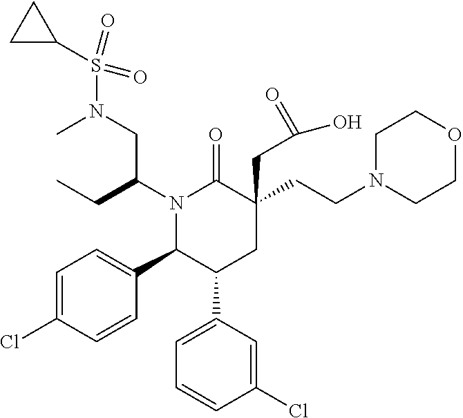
S(N(CC(N1C(C2=CC=C(Cl)C=C2)C(C2=CC=CC(Cl)=C2)CC(CC(O)=O)(CCN2CCOCC2)C1=O)CC)C)(C1CC1)(=O)=O
